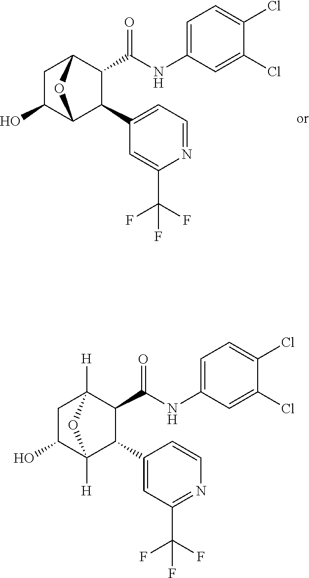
N(C(=O)C1C(C2=CC=NC(C(F)(F)F)=C2)C2C(O)CC1O2)C1=CC=C(Cl)C(Cl)=C1.N(C(=O)C1C(C2=CC(C(F)(F)F)=NC=C2)C2([H])C(O)CC1([H])O2)C1=CC=C(Cl)C(Cl)=C1
